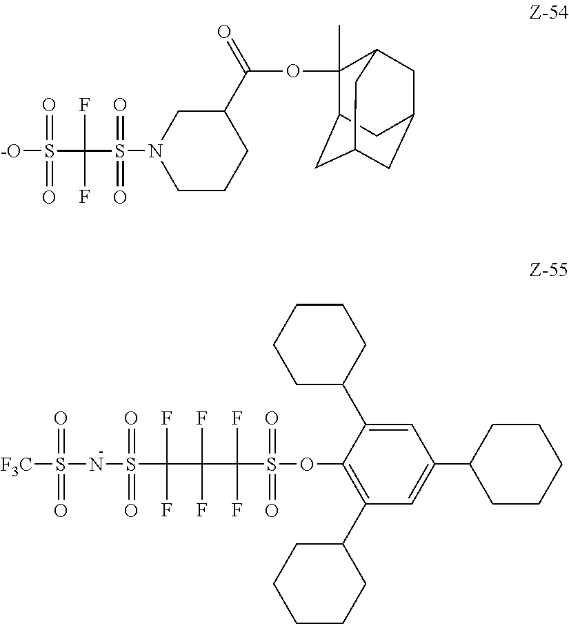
C1CCC(C(=O)OC2(C)C3CC4CC(CC2C4)C3)CN1S(=O)(=O)C(F)(F)S(=O)(=O)[-O].C1(OS(=O)(=O)C(F)(F)C(F)(F)C(F)(F)S(=O)(=O)NS(=O)(=O)[F3C])=C(C2CCCCC2)C=C(C2CCCCC2)C=C1C1CCCCC1
